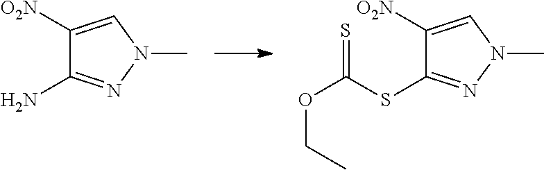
C1([O2N])=CN(C)N=C1N.C1([O2N])=CN(C)N=C1SC(OCC)=S
